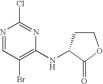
N1=CC(Br)=C(NC2CCOC2=O)N=C1Cl
